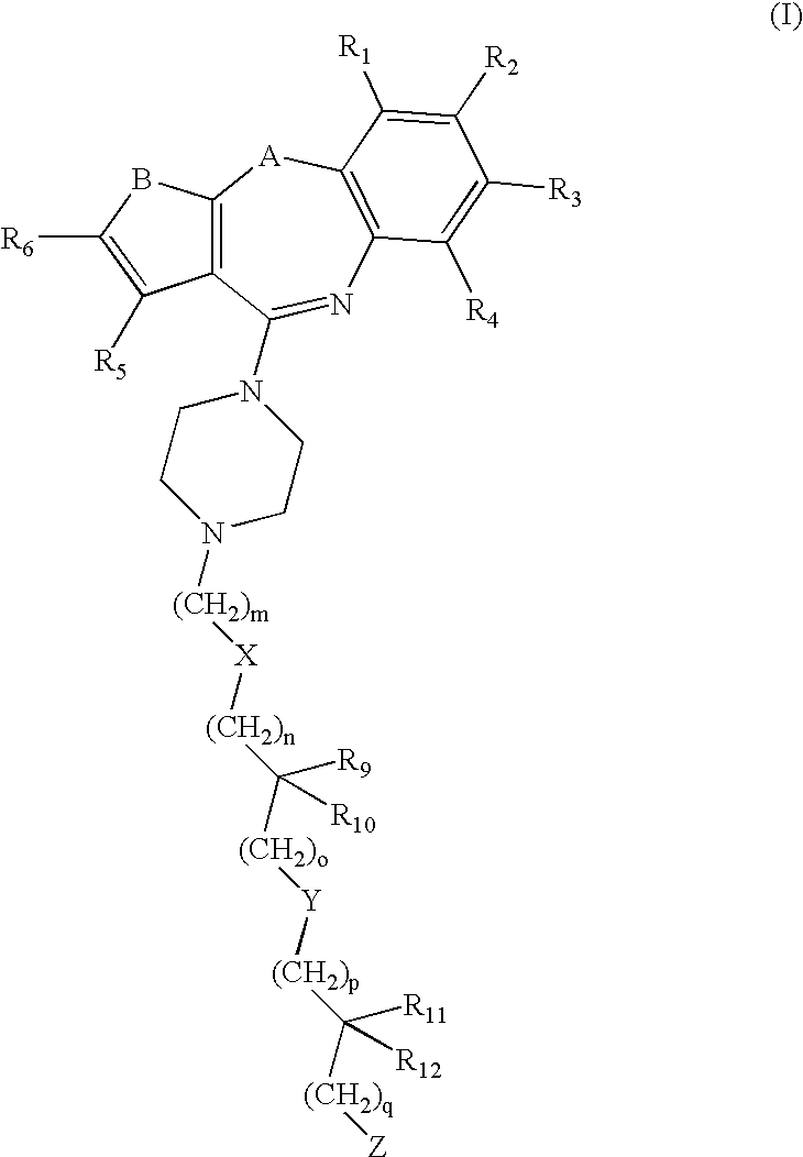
C12=C(BC([R6])=C1[R5])[A]C1=C(N=C2N2CCN([(CH2)m][X][(CH2)n]C([(CH2)o][Y][(CH2)p]C([(CH2)q][Z])([R11])[R12])([R9])[R10])CC2)C([R4])=C([R3])C([R2])=C1[R1]
